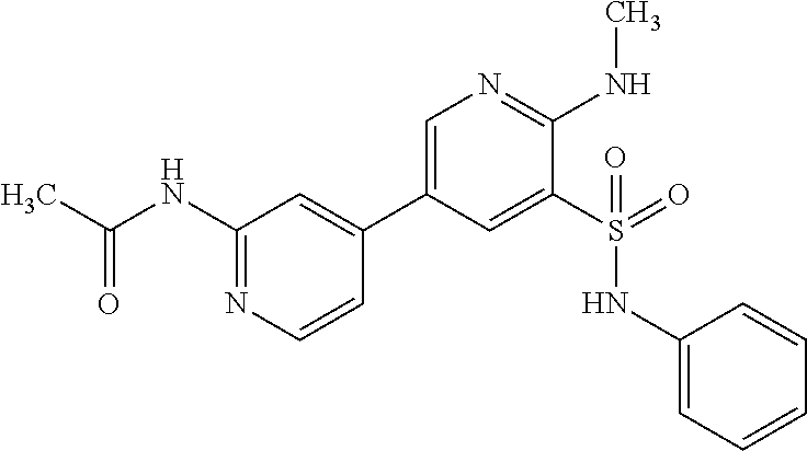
C1(NC(C)=O)=NC=CC(C2=CN=C(NC)C(S(NC3=CC=CC=C3)(=O)=O)=C2)=C1
